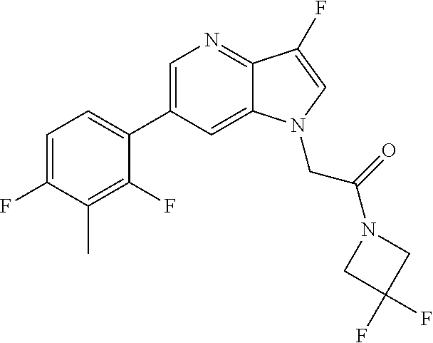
C1=C(C2=CC=C(F)C(C)=C2F)C=C2C(=N1)C(F)=CN2CC(=O)N1CC(F)(F)C1
